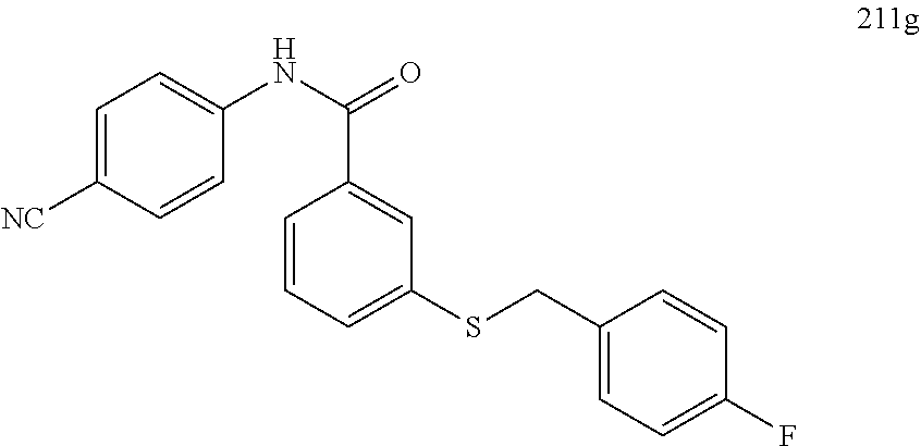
C1=C([NC])C=CC(NC(C2=CC(SCC3=CC=C(F)C=C3)=CC=C2)=O)=C1
